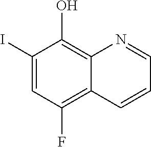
C1(I)=CC(F)=C2C(=C1O)N=CC=C2
